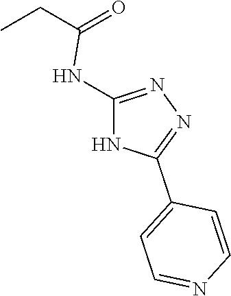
C(C(=O)NC1=NN=C(C2=CC=NC=C2)N1)C
